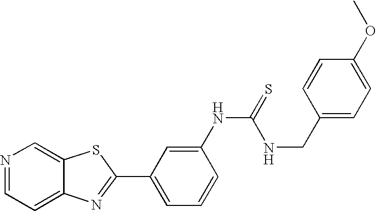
C12=CC=NC=C1SC(C1=CC=CC(NC(NCC3=CC=C(OC)C=C3)=S)=C1)=N2
